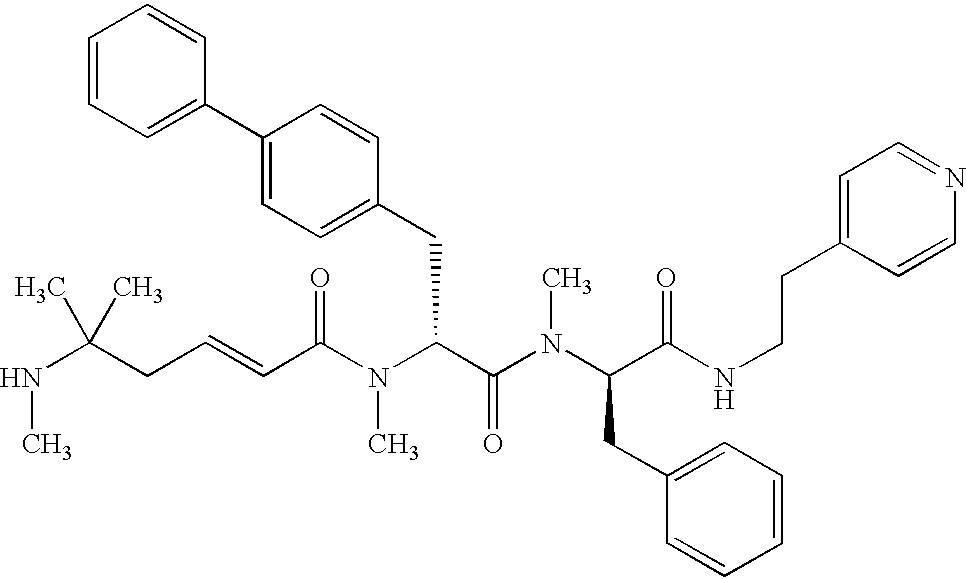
N(C(CC=CC(N(C(C(=O)N(C)C(CC1=CC=CC=C1)C(=O)NCCC1=CC=NC=C1)CC1=CC=C(C2=CC=CC=C2)C=C1)C)=O)(C)C)C
